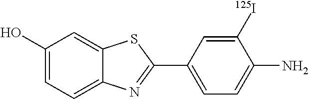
C1(O)=CC=C2C(=C1)SC(C1=CC=C(N)C([125I])=C1)=N2
